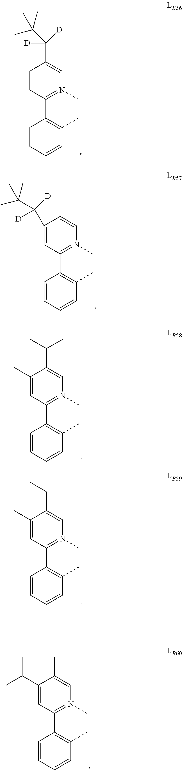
C1(C(C(C)(C)C)([D])[D])=CC(C2=C(C)C=CC=C2)=N(C)C=C1.C1(C)=CC(C2=C(C)C=CC=C2)=N(C)C=C1C(C)C.C1(C)=CC(C2=C(C)C=CC=C2)=N(C)C=C1CC.C1=CC(C2=C(C)C=CC=C2)=N(C)C=C1C([D])([D])C(C)(C)C.C1(C(C)C)=CC(C2=C(C)C=CC=C2)=N(C)C=C1C
